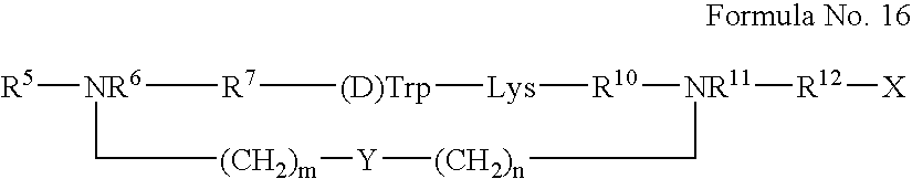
[NR6]1([R5])[R7][(D)Trp][Lys][R10][NR11]([R12][X])C[(CH2)n][Y][(CH2)m]C1
